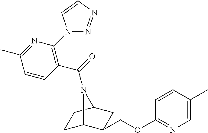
C1C2C(COC3=NC=C(C)C=C3)CC(C1)N2C(=O)C1=C(N2N=NC=C2)N=C(C)C=C1
